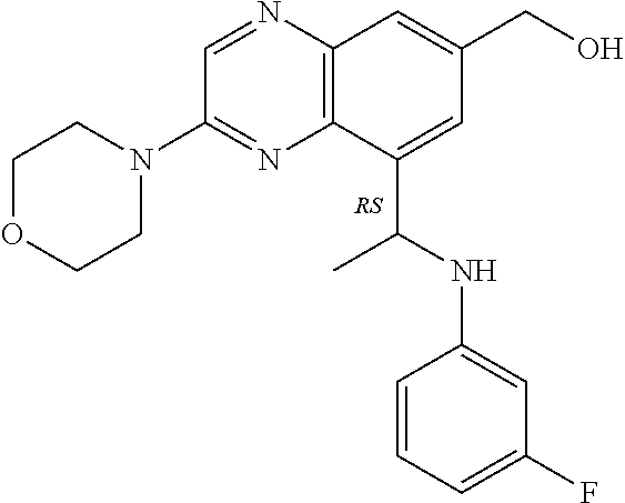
C(C1=CC(CO)=CC2=C1N=C(N1CCOCC1)C=N2)(NC1=CC(F)=CC=C1)C
